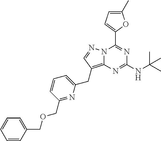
N12C(=C(CC3=CC=CC(COCC4=CC=CC=C4)=N3)C=N1)N=C(NC(C)(C)C)N=C2C1=CC=C(C)O1
